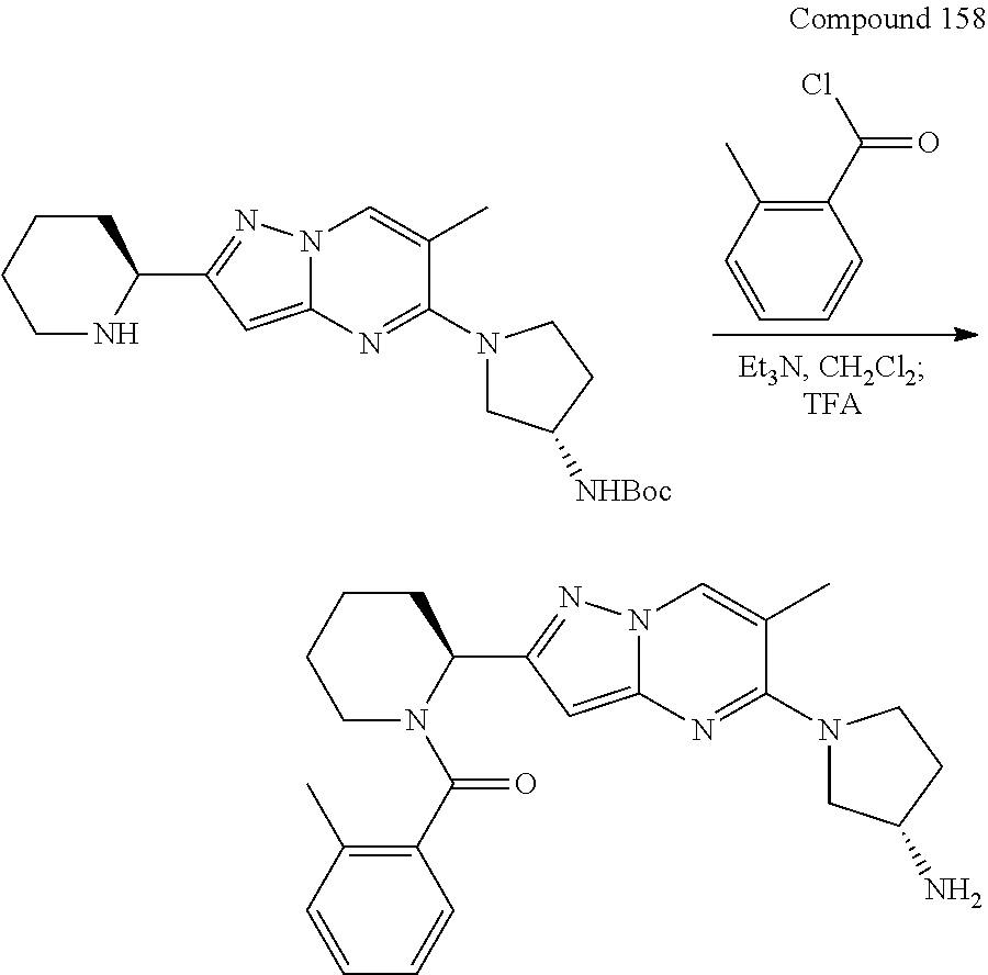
C1(C(Cl)=O)=C(C)C=CC=C1.N1C(C2=NN3C(=C2)N=C(N2CC([NHBoc])CC2)C(C)=C3)CCCC1.C1(C(N2C(C3=NN4C(=C3)N=C(N3CC(N)CC3)C(C)=C4)CCCC2)=O)=C(C)C=CC=C1
